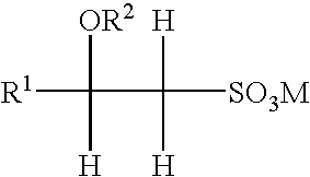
[R1]C([H])([OR2])C([H])([H])[SO3M]
